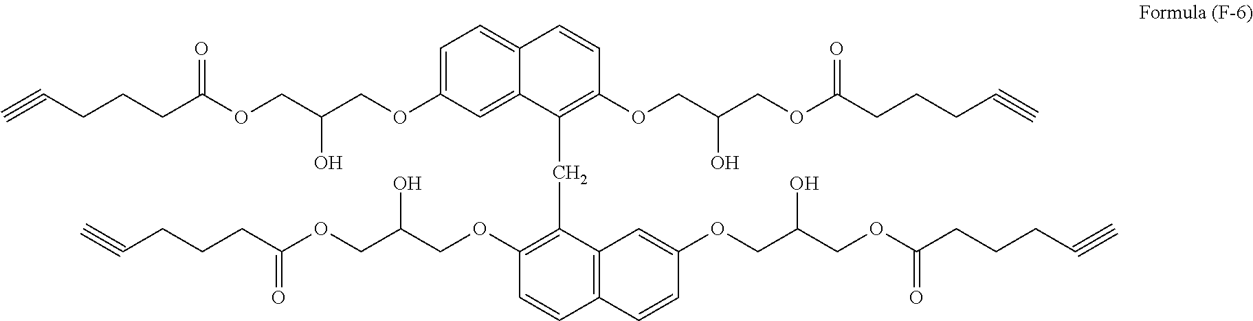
C1=C(OCC(COC(CCCC#C)=O)O)C=C2C(=C1)C=CC(OCC(COC(CCCC#C)=O)O)=C2CC1=C(OCC(COC(CCCC#C)=O)O)C=CC2=C1C=C(OCC(COC(CCCC#C)=O)O)C=C2
